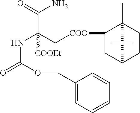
C(C(=O)N)(C[COO]C1CC2CCC1(C)C2(C)C)(NC(=O)OCC1=CC=CC=C1)[COOEt]
